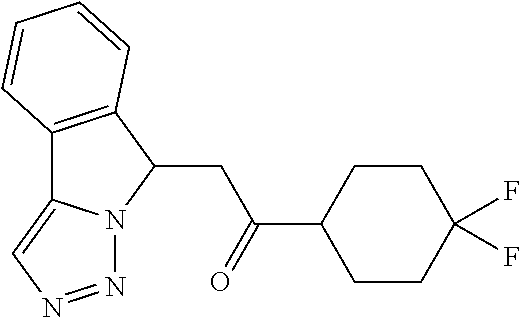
C12=C(C(CC(C3CCC(F)(F)CC3)=O)N3C1=CN=N3)C=CC=C2
